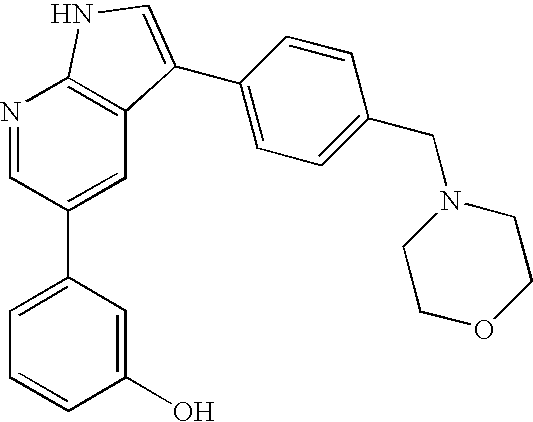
N1=CC(C2=CC=CC(O)=C2)=CC2=C1NC=C2C1=CC=C(CN2CCOCC2)C=C1
